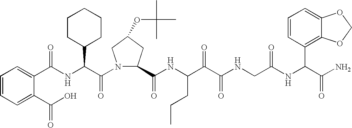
C(NC(C(N1C(C(NC(C(C(NCC(NC(C(N)=O)C2=C3C(=CC=C2)OCO3)=O)=O)=O)CCC)=O)CC(OC(C)(C)C)C1)=O)C1CCCCC1)(=O)C1=CC=CC=C1C(O)=O
